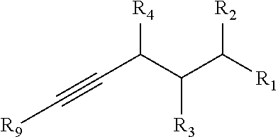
C(C(C([R1])[R2])[R3])([R4])C#C[R9]
